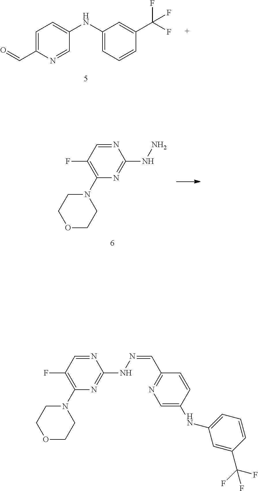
C1=C(C=O)N=CC(NC2=CC=CC(C(F)(F)F)=C2)=C1.N1=CC(F)=C(N2CCOCC2)N=C1NN.N1=CC(F)=C(N2CCOCC2)N=C1NN=CC1=NC=C(NC2=CC=CC(C(F)(F)F)=C2)C=C1
